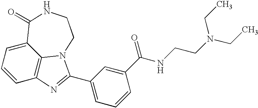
C1=CC2=C3C(=C1)C(=O)NCCN3C(C1=CC=CC(C(NCCN(CC)CC)=O)=C1)=N2
